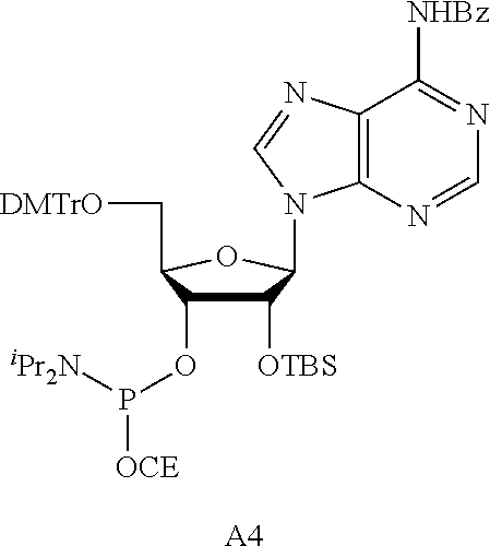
C1([OTBS])C(OP([iPr2N])[OCE])C(C[DMTrO])OC1N1C2=C(C([NHBz])=NC=N2)N=C1.[A4]
